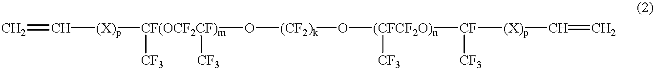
C=C[(X)p][CF(OCF2CF)m]([CF3])([CF3])O[(CF2)k]O[(CFCF2O)n]([CF]([(X)p]C=C)[CF3])[CF3]
